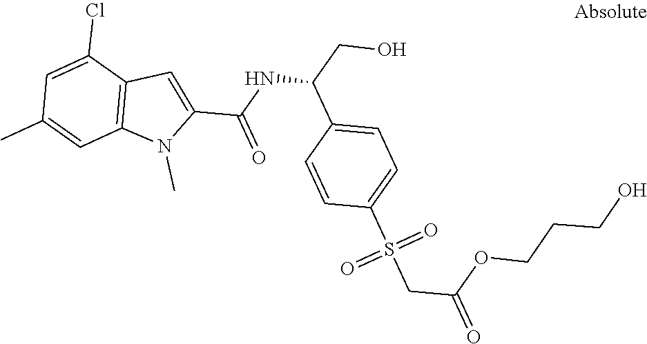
C1=C(Cl)C2=C(C=C1C)N(C)C(C(NC(C1=CC=C(S(CC(OCCCO)=O)(=O)=O)C=C1)CO)=O)=C2
